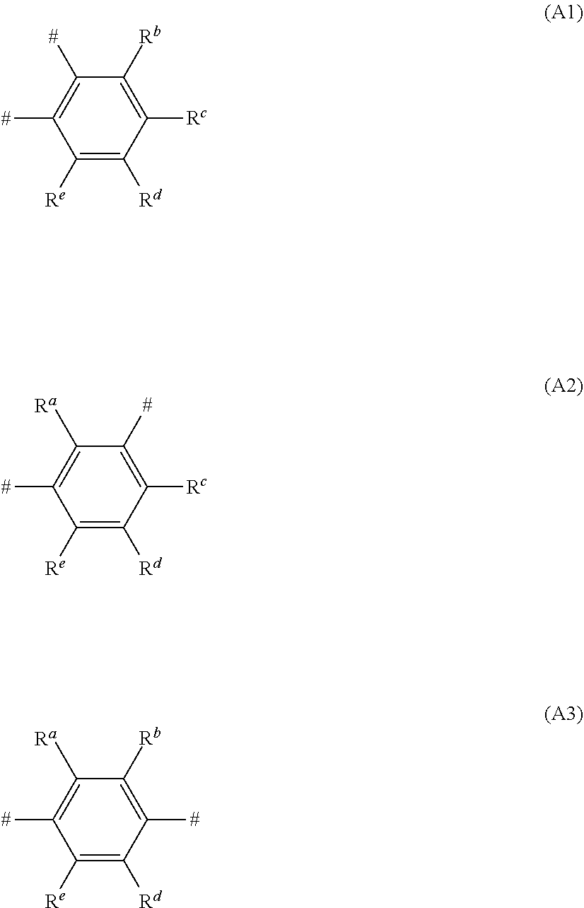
C1([Re])=C([Rd])C([Rc])=C([Rb])C([#])=C1[#].C1([Re])=C([Rd])C([Rc])=C([#])C([Ra])=C1[#].C1([Re])=C([Rd])C([#])=C([Rb])C([Ra])=C1[#]
